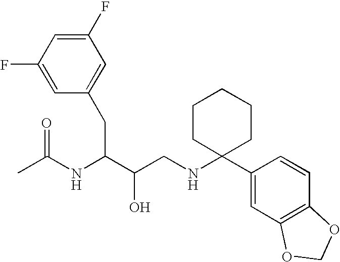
C1(F)=CC(F)=CC(CC(NC(C)=O)C(O)CNC2(C3=CC4=C(C=C3)OCO4)CCCCC2)=C1
